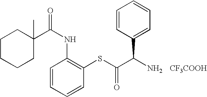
C1CCCC(C)(C(NC2=C(SC(=O)C(N)C3=CC=CC=C3)C=CC=C2)=O)C1.[CF3COOH]
